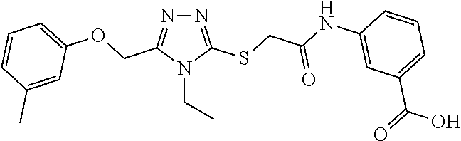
N1=C(SCC(NC2=CC(C(=O)O)=CC=C2)=O)N(CC)C(COC2=CC=CC(C)=C2)=N1
